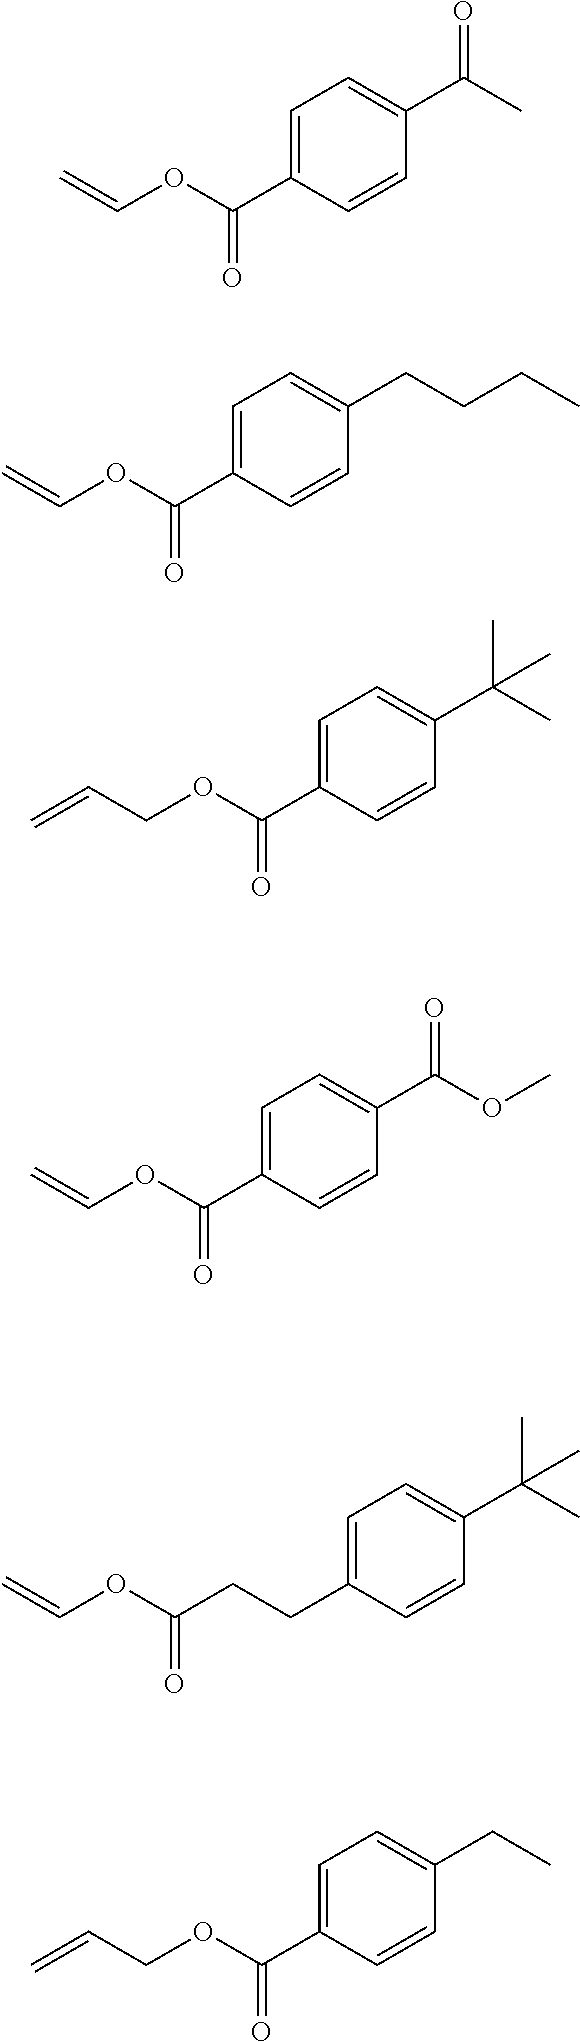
C1=C(C(OC=C)=O)C=CC(C(C)=O)=C1.C1=C(C(OC=C)=O)C=CC(CCCC)=C1.C1=C(C(OCC=C)=O)C=CC(C(C)(C)C)=C1.C1=C(C(OC=C)=O)C=CC(C(OC)=O)=C1.C1=C(CCC(OC=C)=O)C=CC(C(C)(C)C)=C1.C1=C(C(OCC=C)=O)C=CC(CC)=C1
